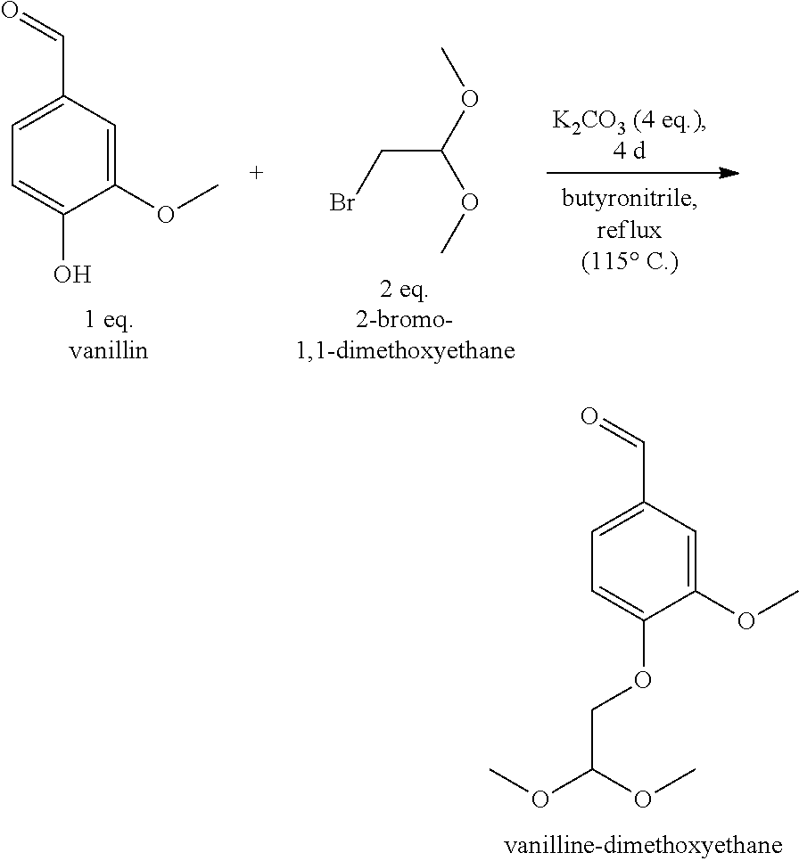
C1=C(C=O)C=C(OC)C(O)=C1.C(C(OC)OC)Br.C1=C(C=O)C=C(OC)C(OCC(OC)OC)=C1
